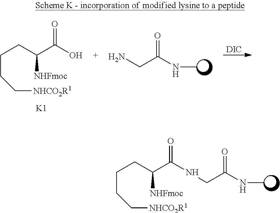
[DIC].CNC(=O)CN.O=C(O)C(CCCC[NHCO2R1])[NHFmoc].[K1].CNC(=O)CNC(=O)C([NHFmoc])CCCC[NHCO2R1]
